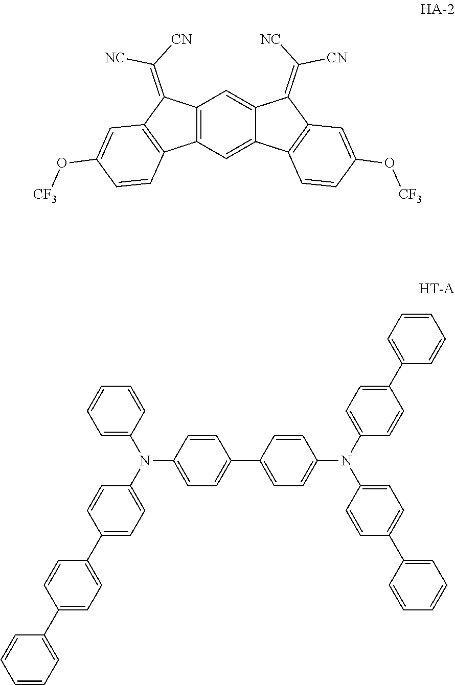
C12=C(C=C3C(=C1)C(=C([NC])[CN])C1=C3C=CC(O[CF3])=C1)C1=C(C2=C([CN])[NC])C=C(O[CF3])C=C1.C1=C(C2=CC=C(N(C3=CC=C(C4=CC=CC=C4)C=C3)C3=CC=C(C4=CC=C(N(C5=CC=C(C6=CC=C(C7=CC=CC=C7)C=C6)C=C5)C5=CC=CC=C5)C=C4)C=C3)C=C2)C=CC=C1
